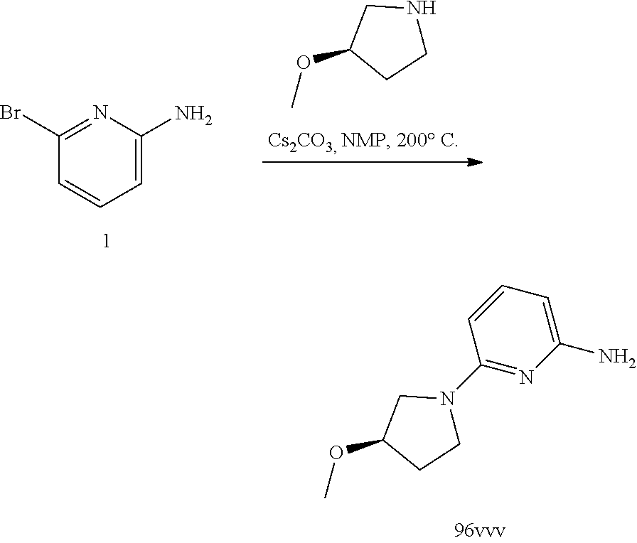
C1(OC)CCN(C2=NC(N)=CC=C2)C1.C1=C(N)N=C(Br)C=C1.C1(OC)CCNC1
